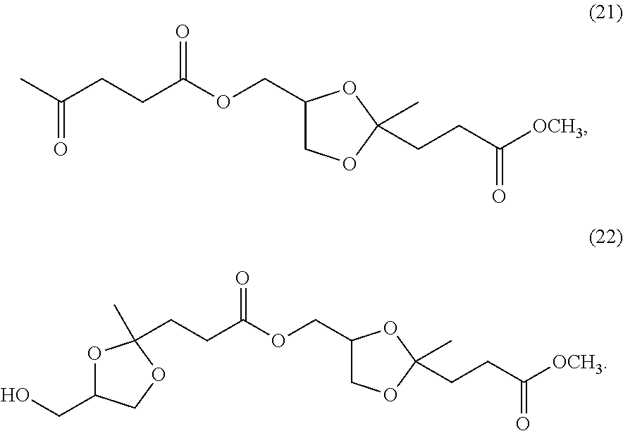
C(CCC(OCC1COC(C)(CCC([OCH3])=O)O1)=O)(C)=O.C(CC(OCC1COC(C)(CCC([OCH3])=O)O1)=O)C1(C)OC(CO)CO1
